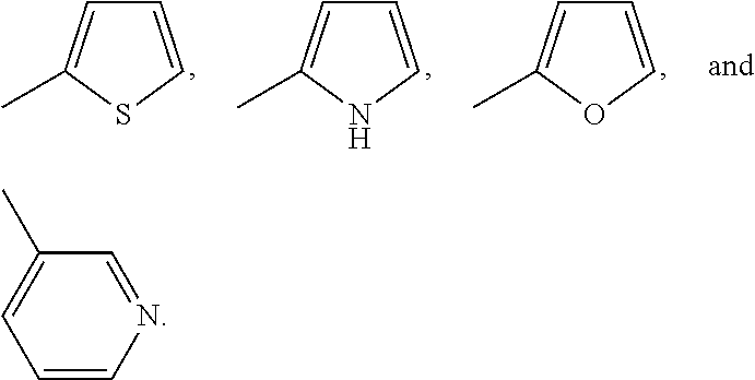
C1=CSC(C)=C1.C1=CNC(C)=C1.C1=COC(C)=C1.N1=CC(C)=CC=C1
